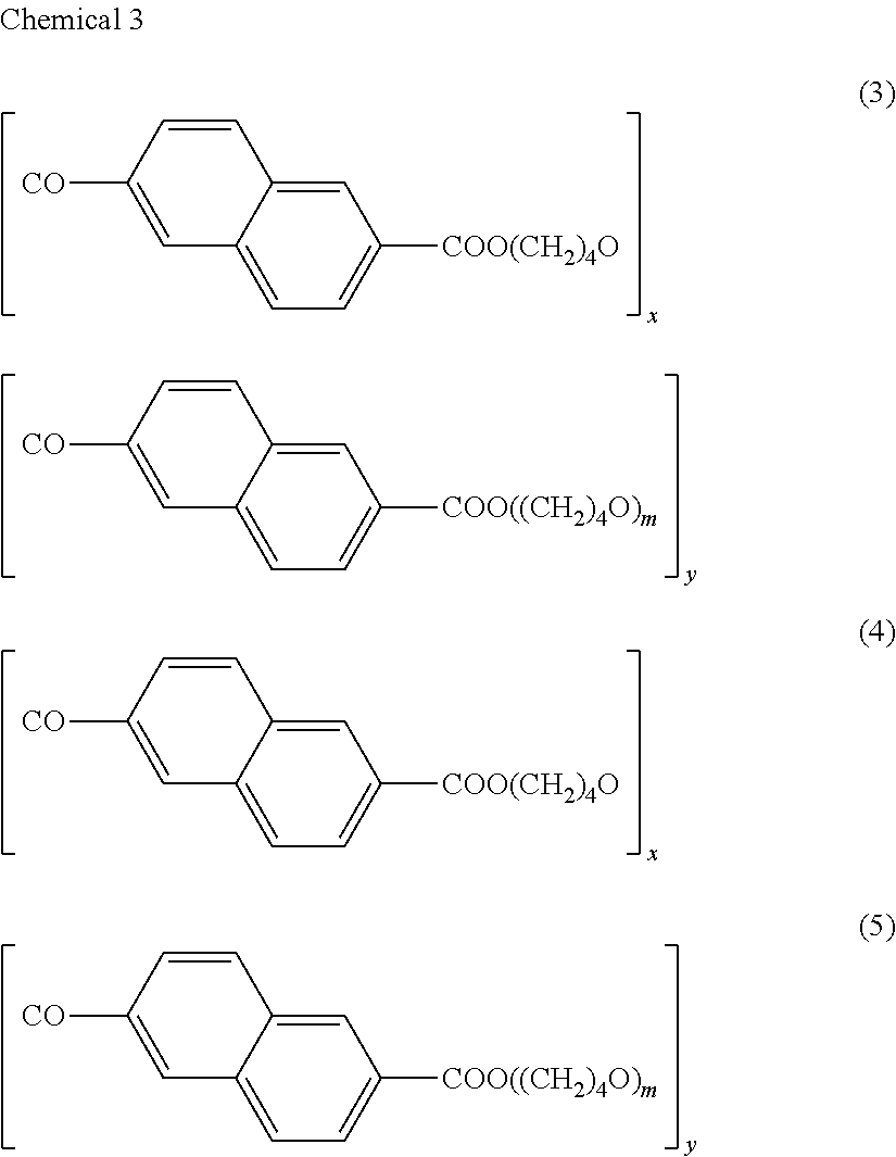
C12=CC=C([COO(CH2)4O])C=C1C=CC([CO])=C2.C12=CC=C([COO((CH2)4O)m])C=C1C=CC([CO])=C2.C12=CC=C([COO(CH2)4O])C=C1C=CC([CO])=C2.C12=CC=C([COO((CH2)4O)m])C=C1C=CC([CO])=C2
